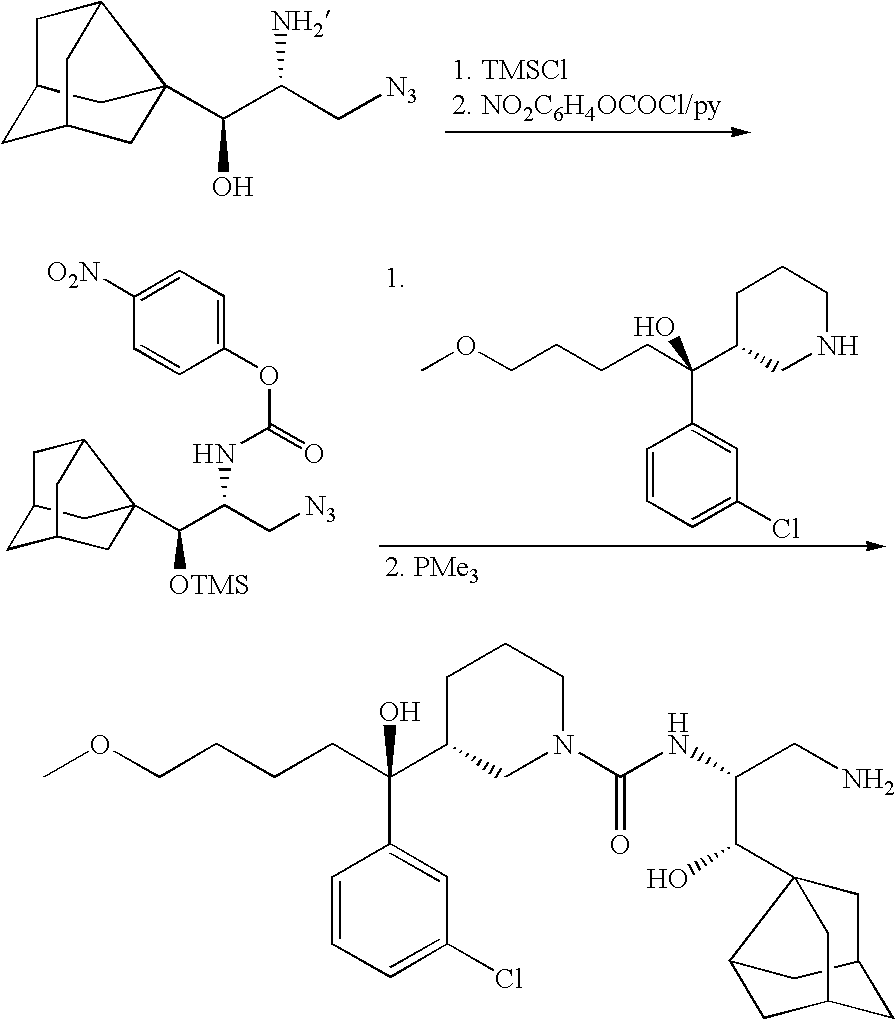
C12CC3(C(C(C[N3])[NH2])O)C(C1)CC(C2)C3.COCCCCC(C1CNCCC1)(C1=CC(Cl)=CC=C1)O.C12CC3(C(C(C[N3])NC(OC4=CC=C([O2N])C=C4)=O)[OTMS])C(C1)CC(C2)C3.COCCCCC(C1CN(C(NC(C(O)C23CC4CC(CC2C4)C3)CN)=O)CCC1)(C1=CC(Cl)=CC=C1)O
